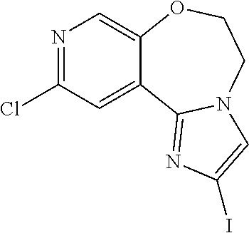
N1=C(Cl)C=C2C(=C1)OCCN1C2=NC(I)=C1
